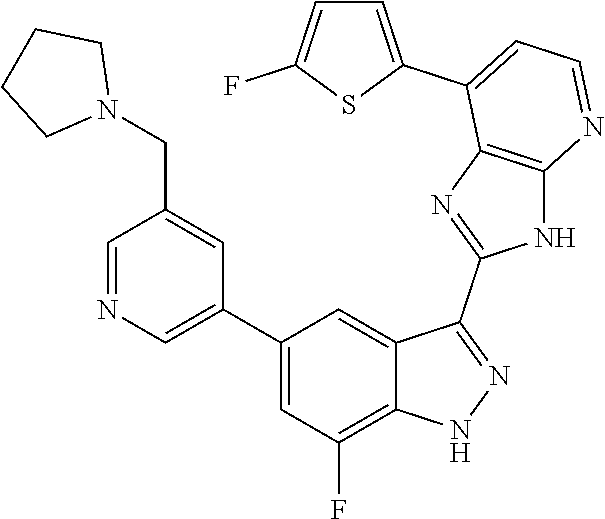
C1=NC=C(C2=CC(F)=C3C(=C2)C(C2=NC4=C(N2)N=CC=C4C2=CC=C(F)S2)=NN3)C=C1CN1CCCC1
